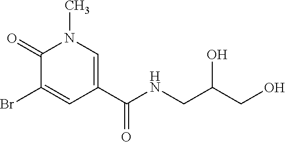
C1(=O)C(Br)=CC(C(=O)NCC(O)CO)=CN1C
